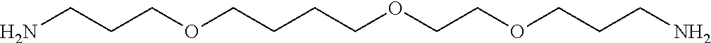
NCCCOCCCCOCCOCCCN
